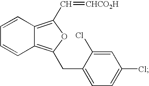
C1=CC2=C(C=[CHCO2H])OC(CC3=CC=C(Cl)C=C3Cl)=C2C=C1
